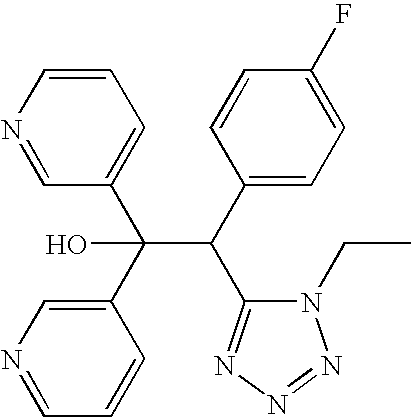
C(C(C1=CC=C(F)C=C1)C1=NN=NN1CC)(C1=CN=CC=C1)(C1=CC=CN=C1)O
